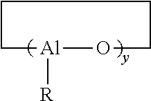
[Al]1([R])OCCCC1
